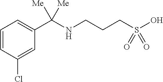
C1=CC(Cl)=CC(C(NCCCS(O)(=O)=O)([Me])[Me])=C1
